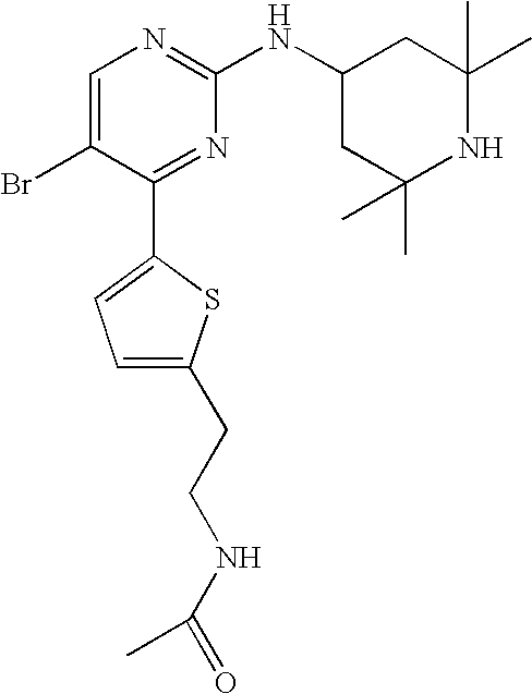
C1=C(Br)C(C2=CC=C(CCNC(=O)C)S2)=NC(NC2CC(C)(C)NC(C)(C)C2)=N1
